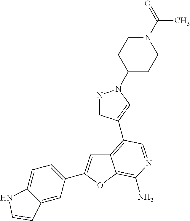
C12=C(C3=CN(C4CCN(C(C)=O)CC4)N=C3)C=NC(N)=C1OC(C1=CC=C3C(=C1)C=CN3)=C2
